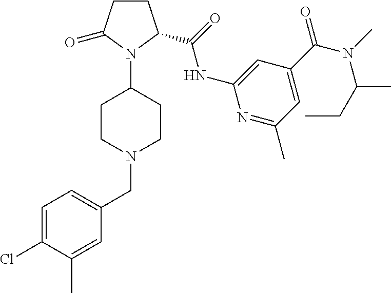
C1=C(Cl)C(C)=CC(CN2CCC(N3C(C(=O)NC4=CC(C(N(C(CC)C)C)=O)=CC(C)=N4)CCC3=O)CC2)=C1
